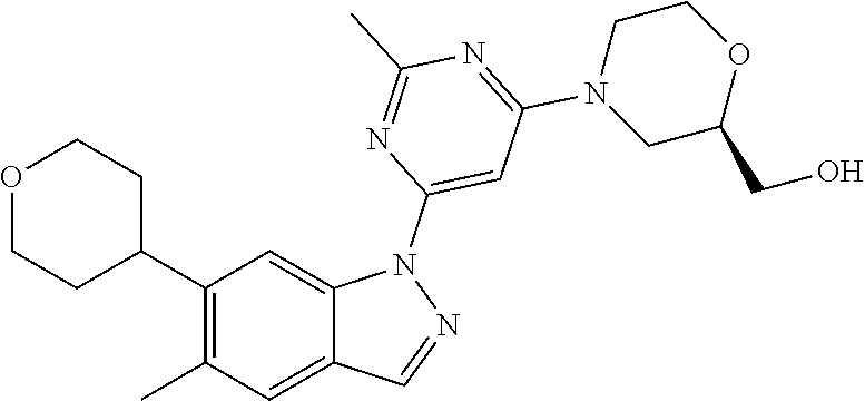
C1(C2CCOCC2)=C(C)C=C2C(=C1)N(C1=CC(N3CC(CO)OCC3)=NC(C)=N1)N=C2
